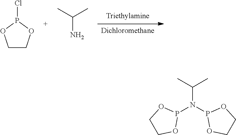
[Dichloromethane].[Triethylamine].C1COP(Cl)O1.CC(C)N.C(N(P1OCCO1)P1OCCO1)(C)C
